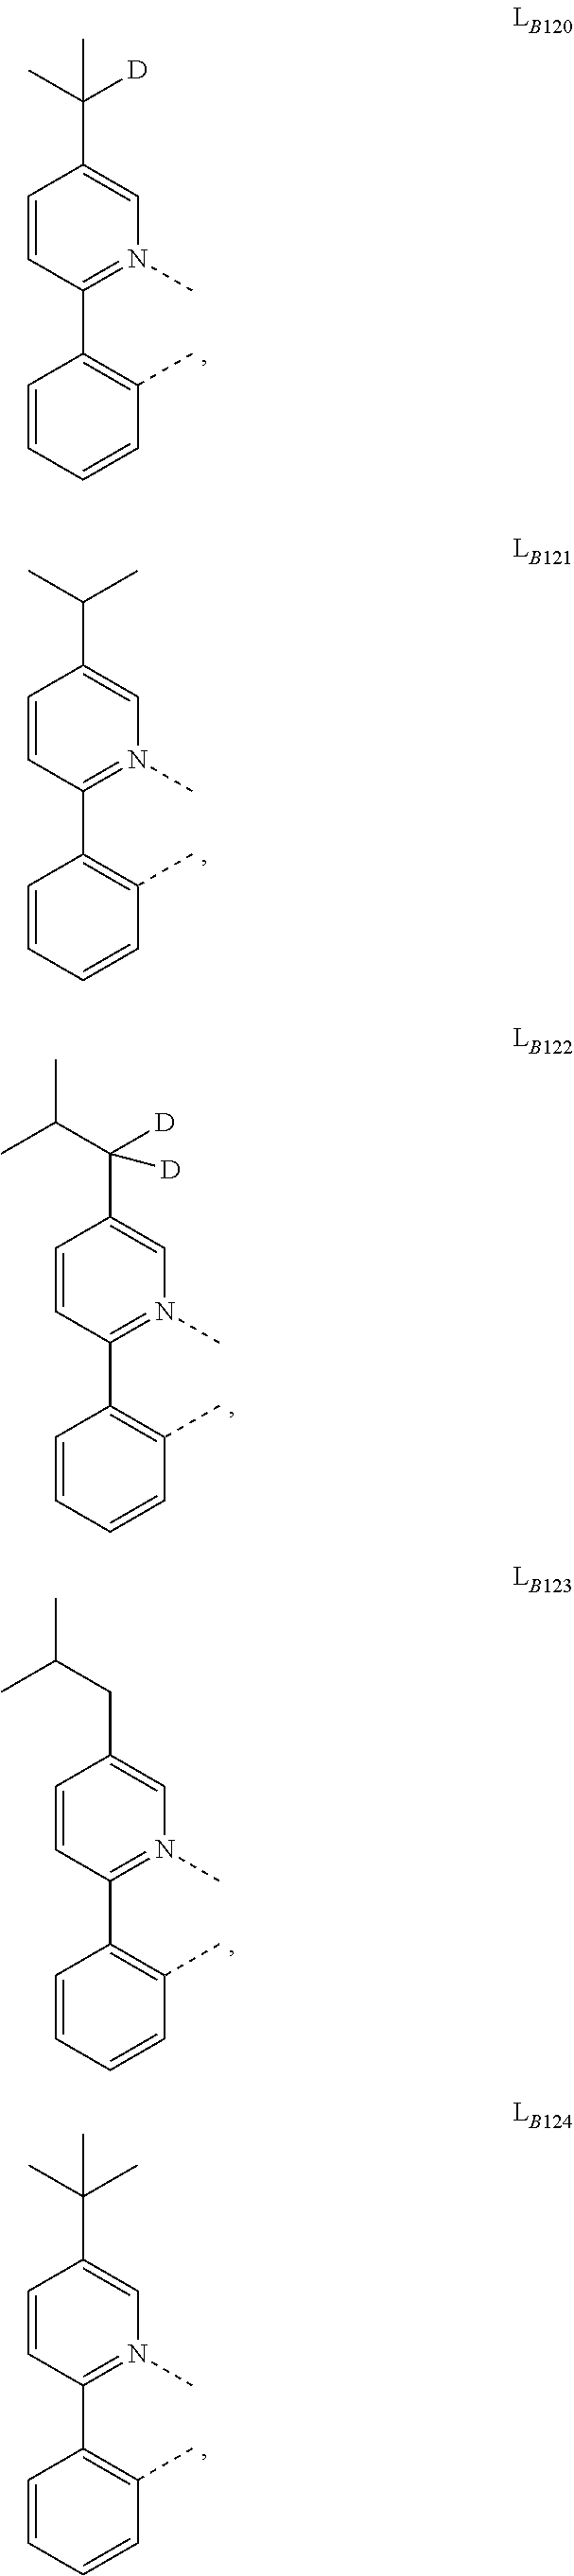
C1=CC(C2=C(C)C=CC=C2)=N(C)C=C1C(C)(C)[D].C1=CC(C2=C(C)C=CC=C2)=N(C)C=C1C(C)C.C1=CC(C2=C(C)C=CC=C2)=N(C)C=C1C(C(C)C)([D])[D].C1=CC(C2=C(C)C=CC=C2)=N(C)C=C1CC(C)C.C1=CC(C2=C(C)C=CC=C2)=N(C)C=C1C(C)(C)C
